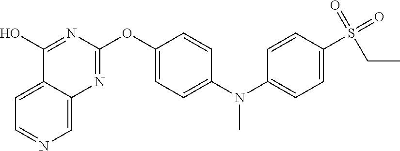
C12=CC=NC=C1N=C(OC1=CC=C(N(C3=CC=C(S(=O)(CC)=O)C=C3)C)C=C1)N=C2O
